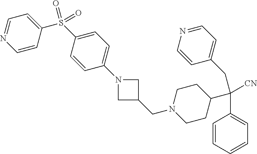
C1=CC=CC=C1C(C1CCN(CC2CN(C3=CC=C(S(=O)(C4=CC=NC=C4)=O)C=C3)C2)CC1)([CN])CC1=CC=NC=C1
